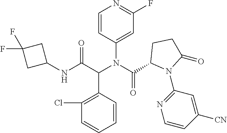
N(C(C1N(C2=NC=CC([CN])=C2)C(=O)CC1)=O)(C(C(NC1CC(F)(F)C1)=O)C1=C(Cl)C=CC=C1)C1=CC(F)=NC=C1
